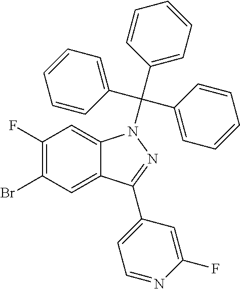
C1(F)=C(Br)C=C2C(=C1)N(C(C1=CC=CC=C1)(C1=CC=CC=C1)C1=CC=CC=C1)N=C2C1=CC=NC(F)=C1
